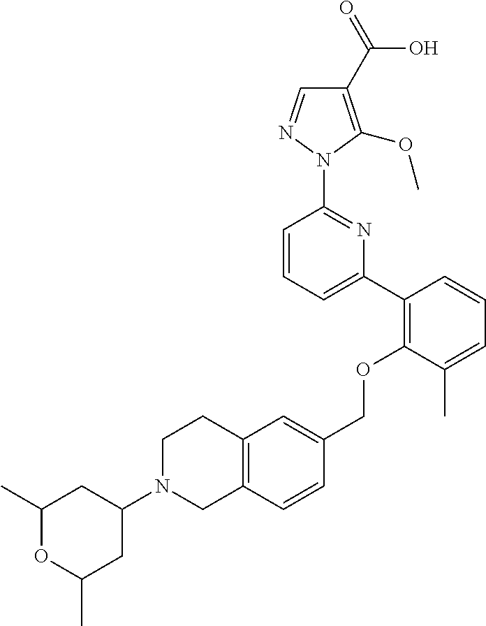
C1(C2=C(OCC3=CC4=C(C=C3)CN(C3CC(C)OC(C)C3)CC4)C(C)=CC=C2)=CC=CC(N2N=CC(C(=O)O)=C2OC)=N1
